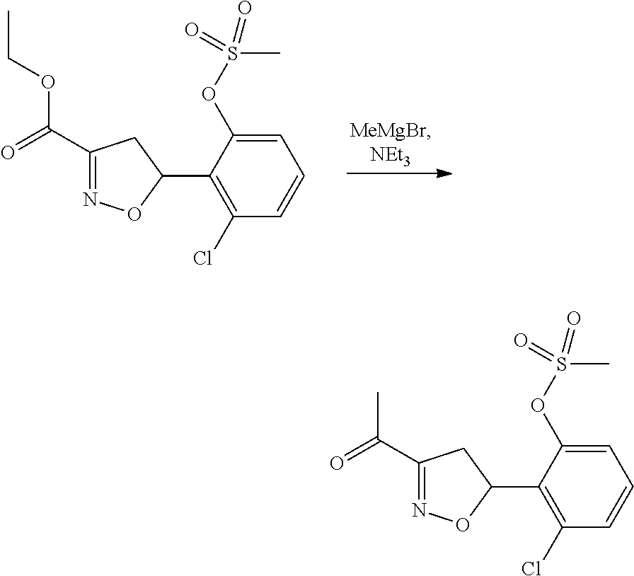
O=C(OCC)C1=NOC(C2=C(Cl)C=CC=C2OS(C)(=O)=O)C1.O=C(C)C1=NOC(C2=C(Cl)C=CC=C2OS(C)(=O)=O)C1
